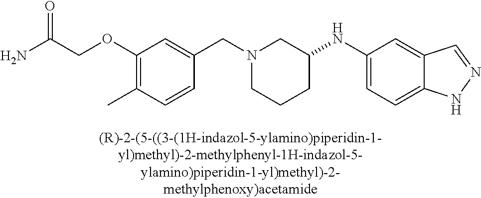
C(N1CCCC(NC2=CC=C3C(=C2)C=NN3)C1)C1=CC(OCC(=O)N)=C(C)C=C1
